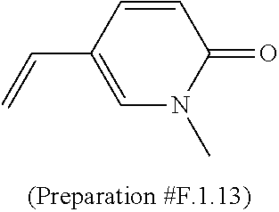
C1=CC(C=C)=CN(C)C1=O
